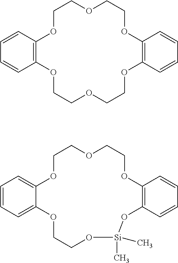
C1=CC2=C(C=C1)OCCOCCOC1=C(C=CC=C1)OCCOCCO2.C1=CC=C2C(=C1)OCCOCCOC1=C(C=CC=C1)O[Si](C)(C)OCCO2
